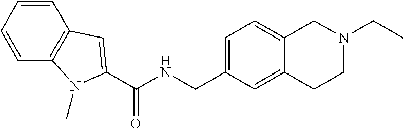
C1=CC=CC2=C1C=C(C(NCC1=CC=C3C(=C1)CCN(CC)C3)=O)N2C
